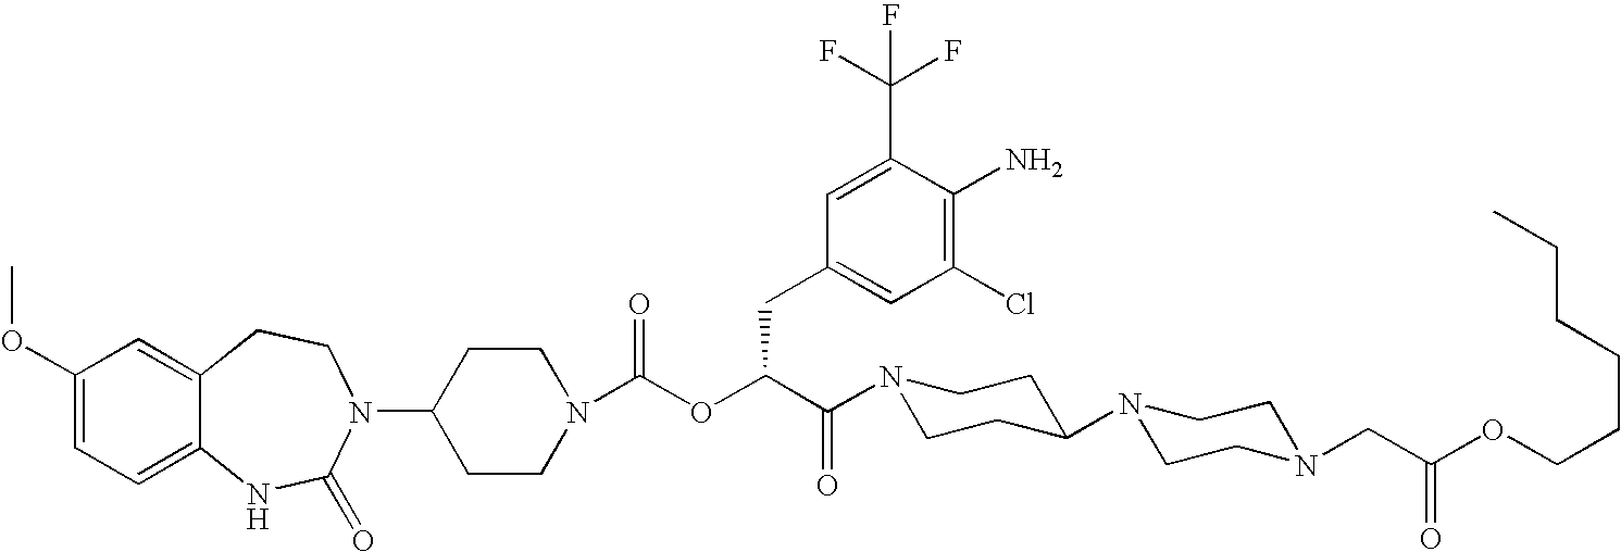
C1(N2C(=O)NC3=CC=C(OC)C=C3CC2)CCN(C(OC(C(=O)N2CCC(N3CCN(CC(OCCCCCC)=O)CC3)CC2)CC2=CC(Cl)=C(N)C(C(F)(F)F)=C2)=O)CC1
